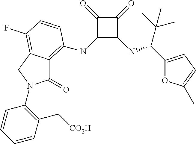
C1(NC2=C3C(=O)N(C4=C(C[CO2H])C=CC=C4)CC3=C(F)C=C2)=C(NC(C(C)(C)C)C2=CC=C(C)O2)C(=O)C1=O
